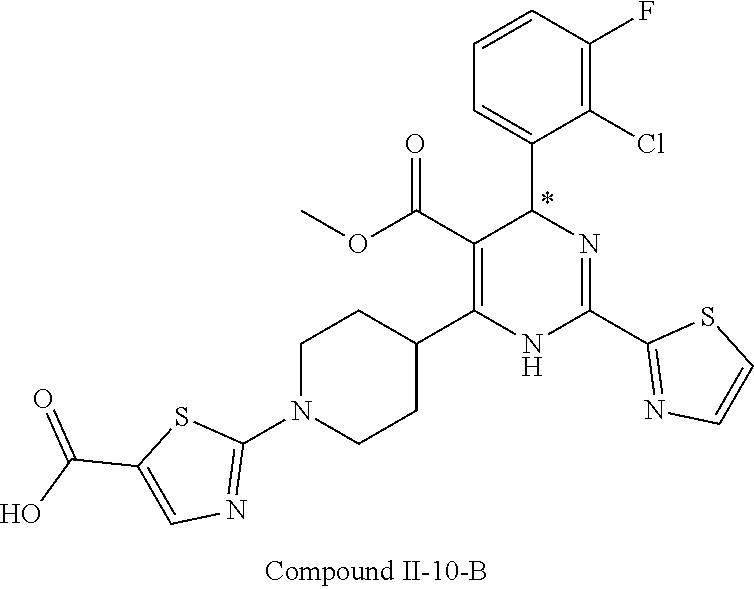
C1(F)=C(Cl)C(C2N=C(C3=NC=CS3)NC(C3CCN(C4=NC=C(C(=O)O)S4)CC3)=C2C(OC)=O)=CC=C1
